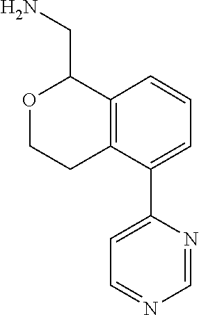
C1=CC=C(C2=CC=NC=N2)C2=C1C(CN)OCC2
